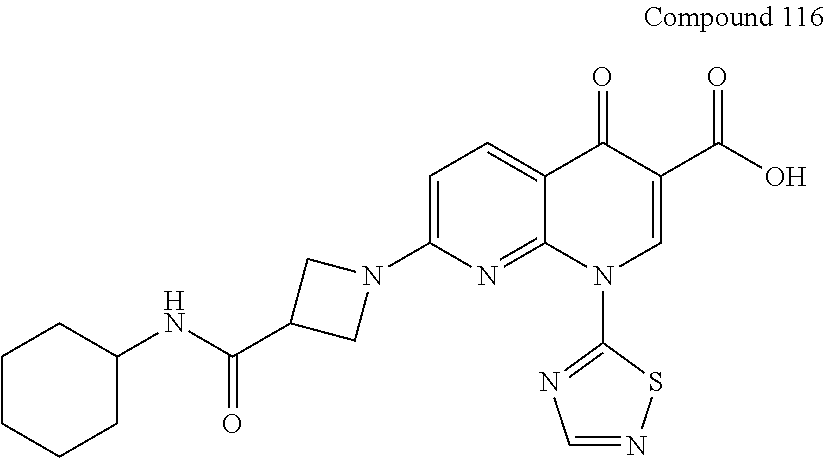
C1=C(N2CC(C(NC3CCCCC3)=O)C2)N=C2C(=C1)C(=O)C(C(O)=O)=CN2C1=NC=NS1
